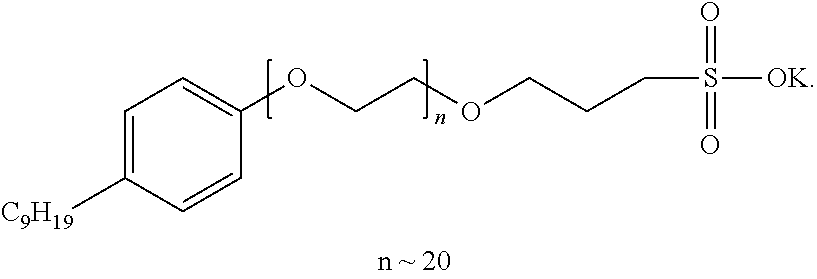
C1=C([C9H19])C=CC(OCCOCCCS([OK])(=O)=O)=C1
